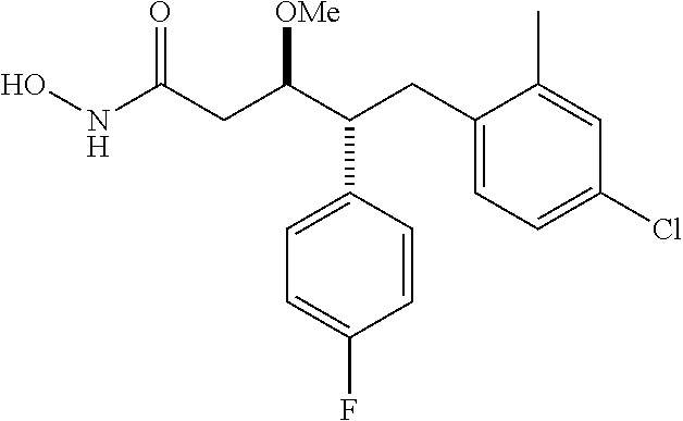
ONC(CC(C(CC1=CC=C(Cl)C=C1C)C1=CC=C(F)C=C1)[OMe])=O
